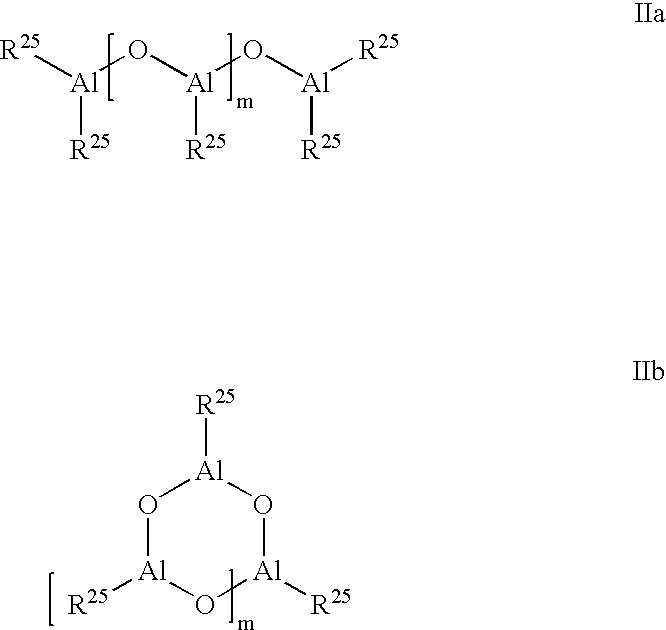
[R25][Al](O[Al](O[Al]([R25])[R25])[R25])[R25].O1[Al]([R25])O[Al]([R25])O[Al]1[R25]
